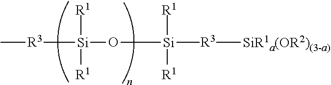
C[R3][Si](O[Si]([R3][SiR1a(OR2)(3-a)])(C)([R1])[R1])([R1])[R1]
